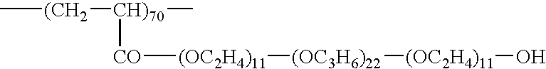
C[(CH2][CH)70](C)[CO][(OC2H4)11][(OC3H6)22][(OC2H4)11]O
